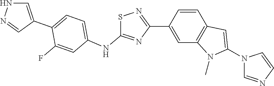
C1(C2=CC3=C(C=C2)C=C(N2C=NC=C2)N3C)=NSC(NC2=CC=C(C3=CNN=C3)C(F)=C2)=N1
